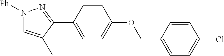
C1(C2=NN([Ph])C=C2C)=CC=C(OCC2=CC=C(Cl)C=C2)C=C1
